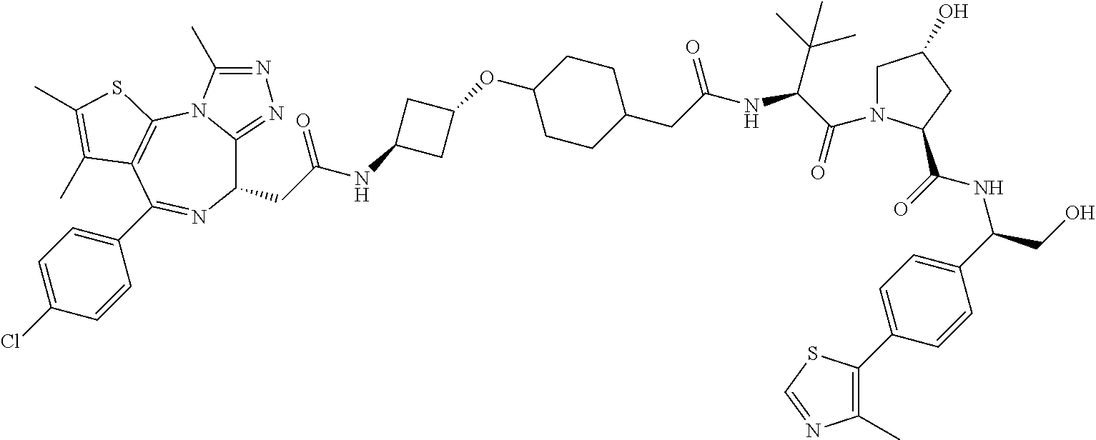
C1(CC(NC2CC(OC3CCC(CC(NC(C(=O)N4CC(O)CC4C(=O)NC(CO)C4=CC=C(C5=C(C)N=CS5)C=C4)C(C)(C)C)=O)CC3)C2)=O)C2=NN=C(C)N2C2=C(C(C3=CC=C(Cl)C=C3)=N1)C(C)=C(C)S2
